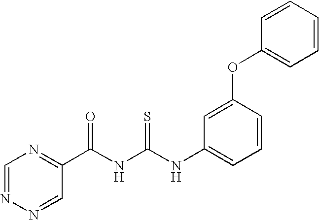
N(C(=S)NC(=O)C1=NC=NN=C1)C1=CC=CC(OC2=CC=CC=C2)=C1
